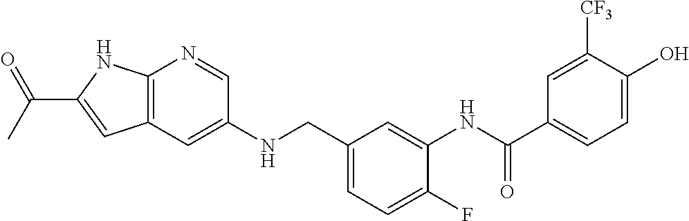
C12=C(C=C(NCC3=CC=C(F)C(NC(C4=CC=C(O)C([CF3])=C4)=O)=C3)C=N1)C=C(C(C)=O)N2
